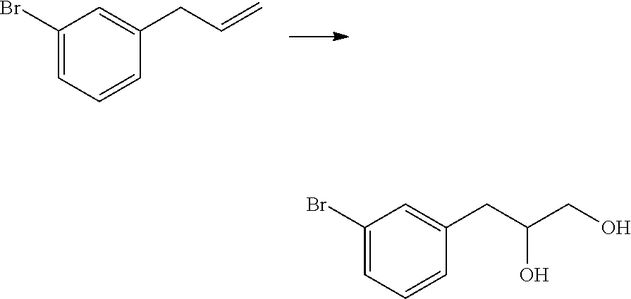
C1(Br)=CC=CC(CC=C)=C1.C1(Br)=CC=CC(CC(CO)O)=C1
